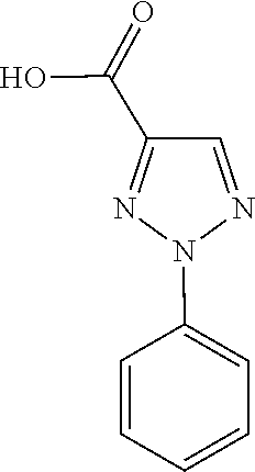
N1=C(C(O)=O)C=NN1C1=CC=CC=C1
